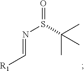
O=S(N=C[R1])C(C)(C)C
